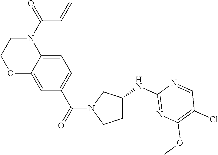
C1=C2C(=CC=C1C(=O)N1CCC(NC3=NC(OC)=C(Cl)C=N3)C1)N(C(=O)C=C)CCO2
